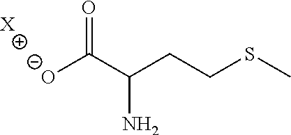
[O-]C(C(CCSC)N)=O.[X]
